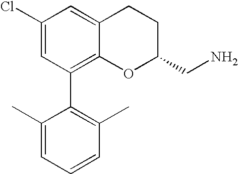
C1(Cl)=CC(C2=C(C)C=CC=C2C)=C2C(=C1)CCC(CN)O2
